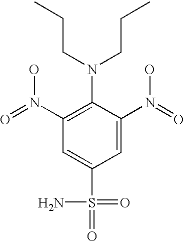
C1=C(S(=O)(=O)N)C=C(N(=O)O)C(N(CCC)CCC)=C1N(=O)O
